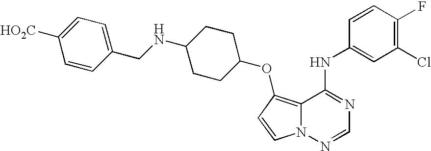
C12=C(OC3CCC(NCC4=CC=C([HO2C])C=C4)CC3)C=CN1N=CN=C2NC1=CC(Cl)=C(F)C=C1
